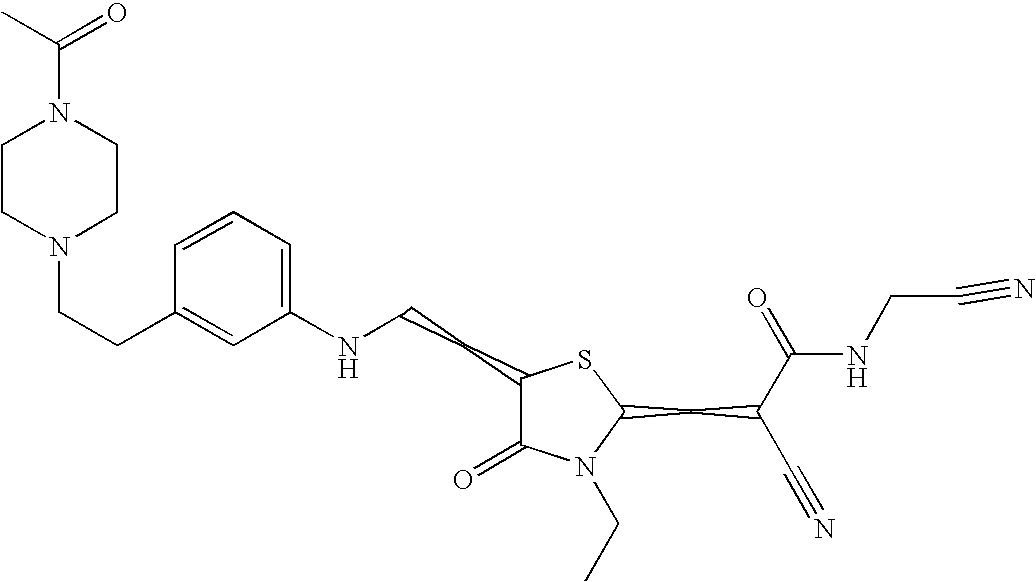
C(CC1=CC(NCCC2C(=O)N(CC)C(CC(C#N)C(=O)NCC#N)S2)=CC=C1)N1CCN(C(C)=O)CC1
